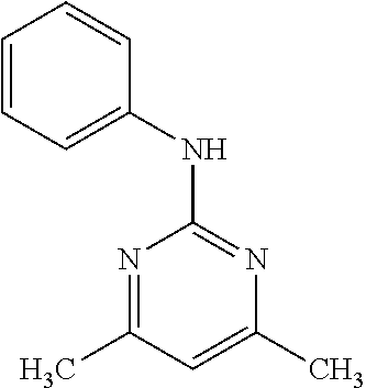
C1=CC=C(NC2=NC(C)=CC(C)=N2)C=C1
